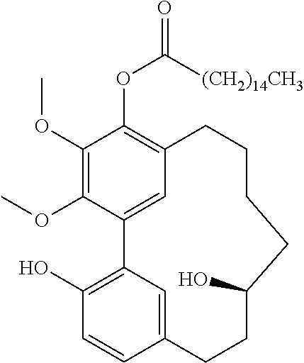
C1(OC)=C(OC)C2=CC(=C1OC(=O)[(CH2)14CH3])CCCCC(O)CCC1=CC2=C(O)C=C1
